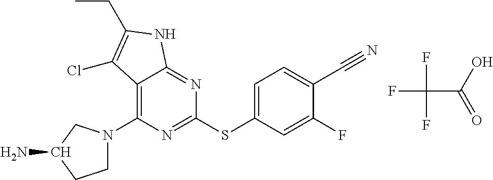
FC(C(=O)O)(F)F.C1=C(C#N)C(F)=CC(SC2=NC(N3CCC(N)C3)=C3C(=N2)NC(CC)=C3Cl)=C1
